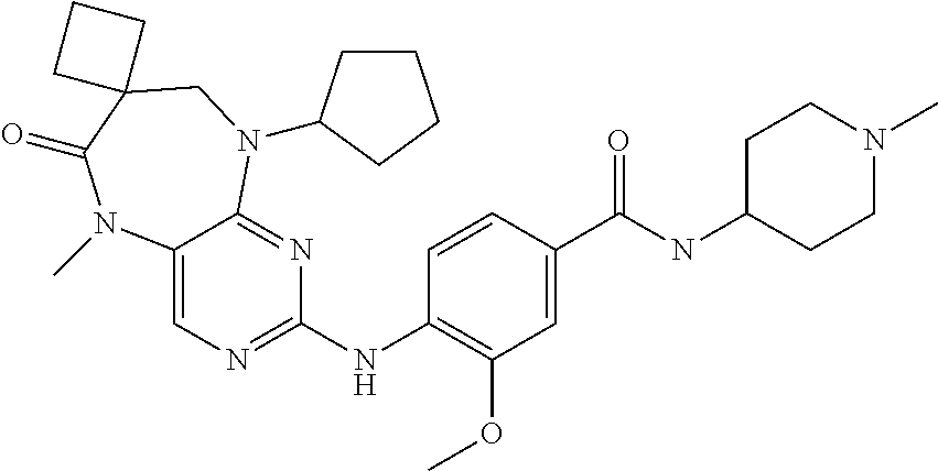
C1=CC(C(NC2CCN(C)CC2)=O)=CC(OC)=C1NC1=NC=C2C(=N1)N(C1CCCC1)CC1(C(=O)N2C)CCC1
